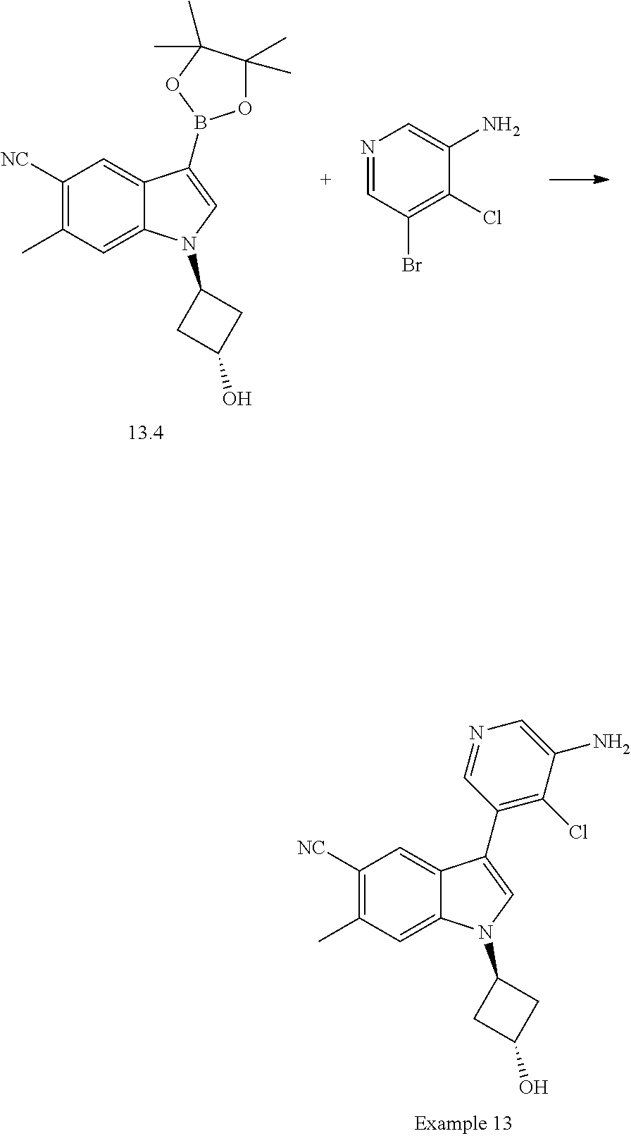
C1([NC])=C(C)C=C2C(=C1)C(B1OC(C)(C)C(C)(C)O1)=CN2C1CC(O)C1.N1=CC(Br)=C(Cl)C(N)=C1.C1([NC])=C(C)C=C2C(=C1)C(C1=C(Cl)C(N)=CN=C1)=CN2C1CC(O)C1
